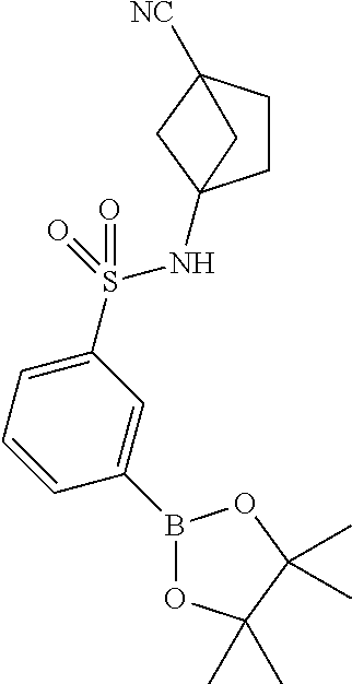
C1(B2OC(C)(C)C(C)(C)O2)=CC(S(=O)(=O)NC23CCC([NC])(C2)C3)=CC=C1
